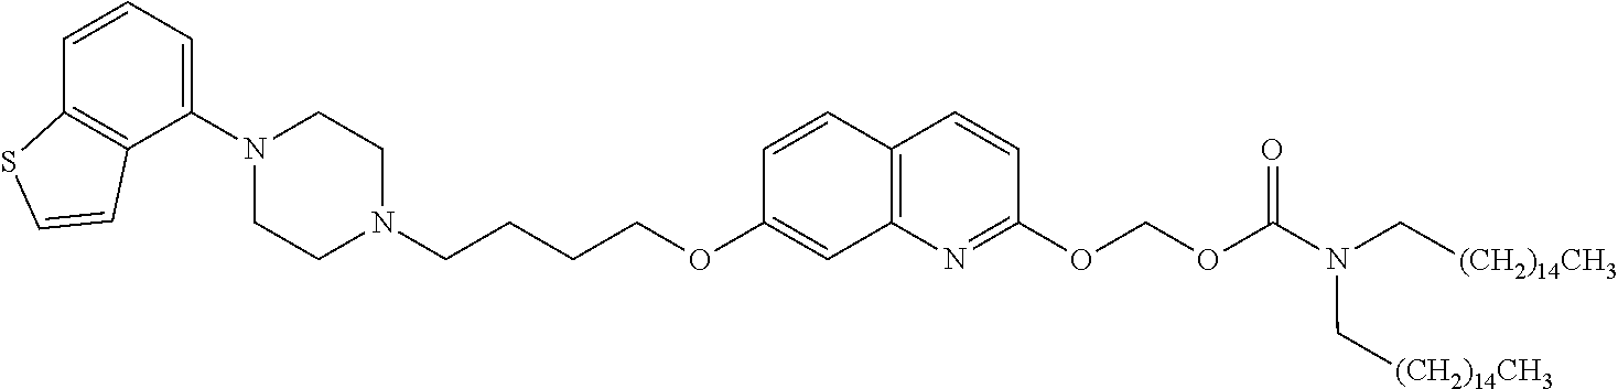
C1(N2CCN(CCCCOC3=CC4=C(C=C3)C=CC(OCOC(N(C[(CH2)14CH3])C[(CH2)14CH3])=O)=N4)CC2)=CC=CC2=C1C=CS2
